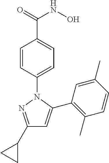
C1(C2CC2)=NN(C2=CC=C(C(=O)NO)C=C2)C(C2=C(C)C=CC(C)=C2)=C1
